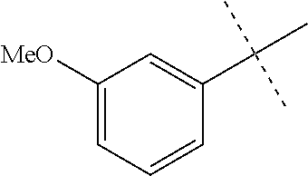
C1([MeO])=CC=CC(C(C)(C)C)=C1
